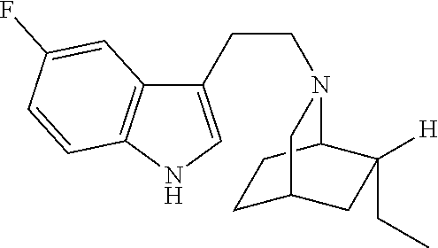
C1(CCN2C3CCC(CC3([H])CC)C2)=CNC2=C1C=C(F)C=C2
